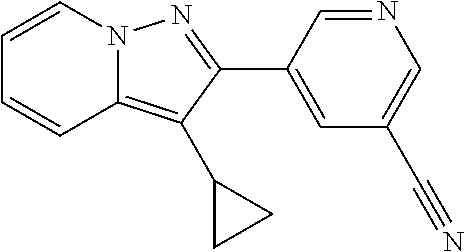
C1=CN2C(=C(C3CC3)C(C3=CC(C#N)=CN=C3)=N2)C=C1
